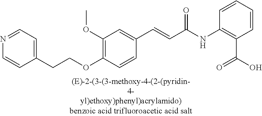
C1(OC)=C(OCCC2=CC=NC=C2)C=CC(C=CC(=O)NC2=C(C(=O)O)C=CC=C2)=C1
